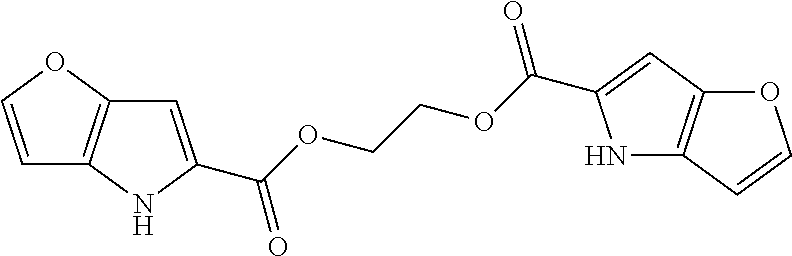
C1=C(C(OCCOC(=O)C2=CC3=C(N2)C=CO3)=O)NC2=C1OC=C2
